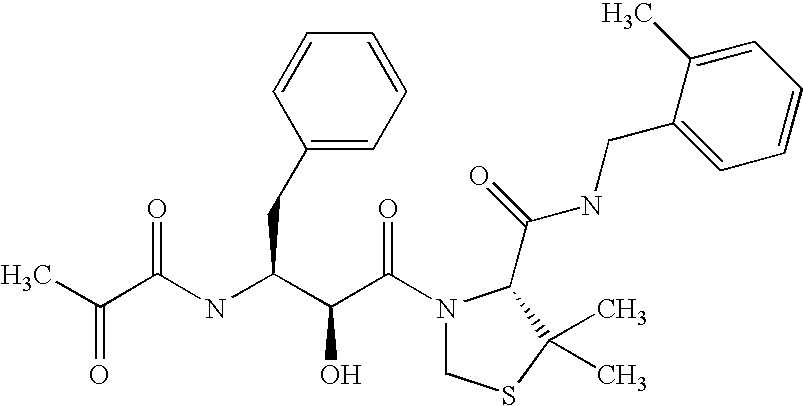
C(NC(C(C(N1CSC(C)(C)C1C(NCC1=CC=CC=C1C)=O)=O)O)CC1=CC=CC=C1)(C(C)=O)=O
